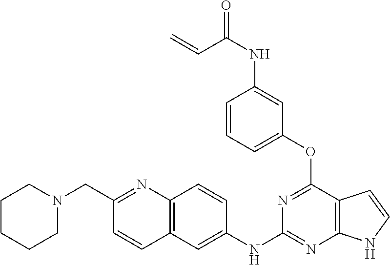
C1=C(NC2=NC3=C(C(OC4=CC=CC(NC(=O)C=C)=C4)=N2)C=CN3)C=CC2=C1C=CC(CN1CCCCC1)=N2
